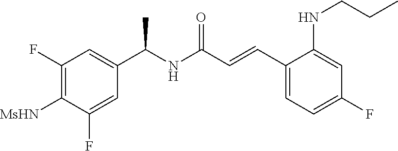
C1(F)=C([MsHN])C(F)=CC(C(NC(C=CC2=CC=C(F)C=C2NCCC)=O)C)=C1
